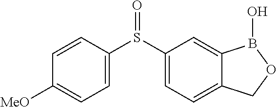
C1=CC(S(C2=CC=C3C(=C2)B(O)OC3)=O)=CC=C1[MeO]
